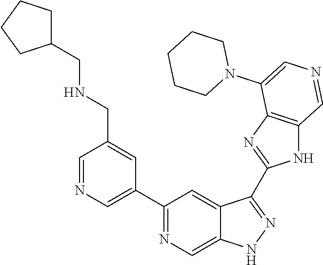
C1(C2=CN=CC(CNCC3CCCC3)=C2)=NC=C2C(=C1)C(C1=NC3=C(N1)C=NC=C3N1CCCCC1)=NN2
